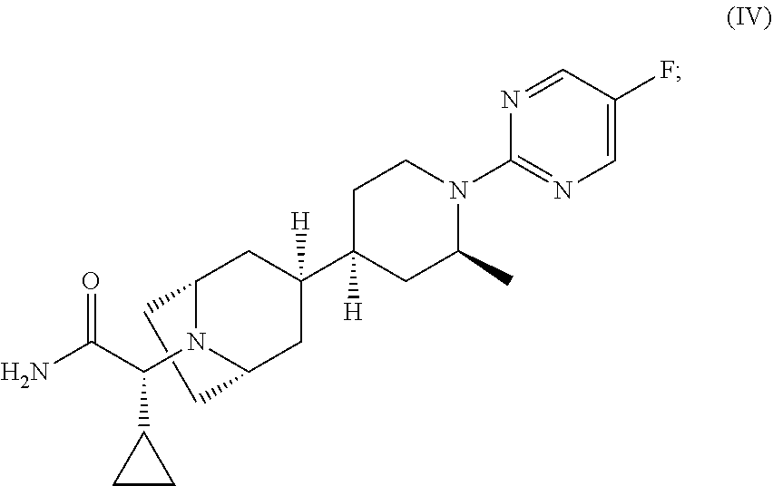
C1CC2N(C(C(N)=O)C3CC3)C1CC(C1([H])CC(C)N(C3=NC=C(F)C=N3)CC1)([H])C2
